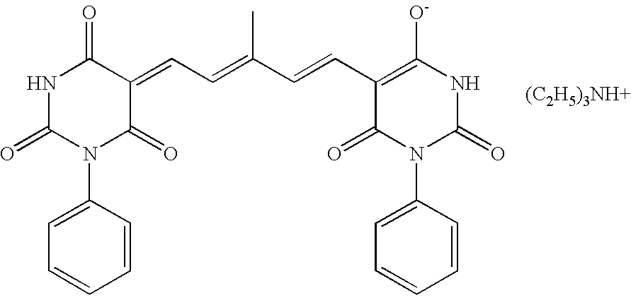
N1C(=O)N(C2=CC=CC=C2)C(=O)C(=CC=C(C=CC2=C([O-])NC(=O)N(C3=CC=CC=C3)C2=O)C)C1=O.[(C2H5)3NH+]
